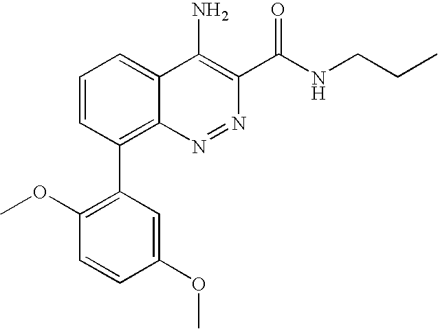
C1=CC(OC)=CC(C2=C3N=NC(C(NCCC)=O)=C(N)C3=CC=C2)=C1OC
